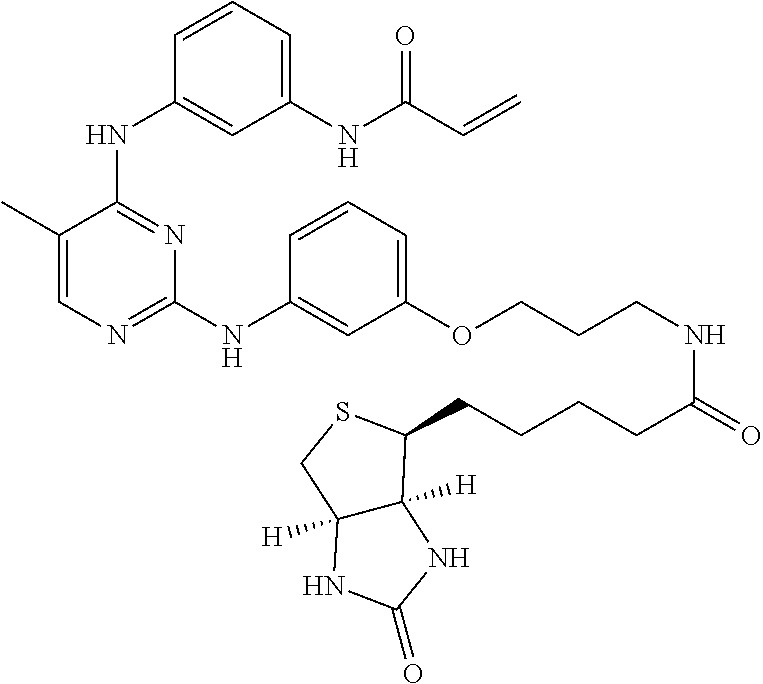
C1=C(C)C(NC2=CC(NC(C=C)=O)=CC=C2)=NC(NC2=CC(OCCCNC(=O)CCCCC3C4([H])C([H])(CS3)NC(=O)N4)=CC=C2)=N1
